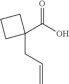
C1(C(O)=O)(CC=C)CCC1
